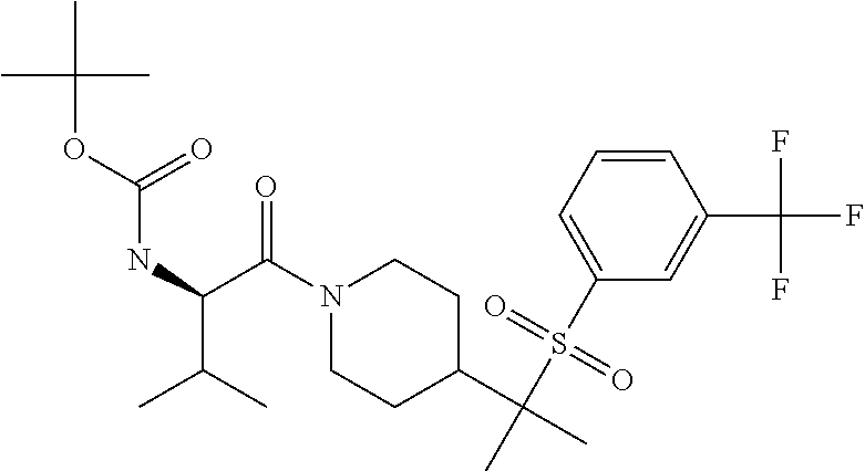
N1(C(C(NC(OC(C)(C)C)=O)C(C)C)=O)CCC(C(C)(S(C2=CC=CC(C(F)(F)F)=C2)(=O)=O)C)CC1
